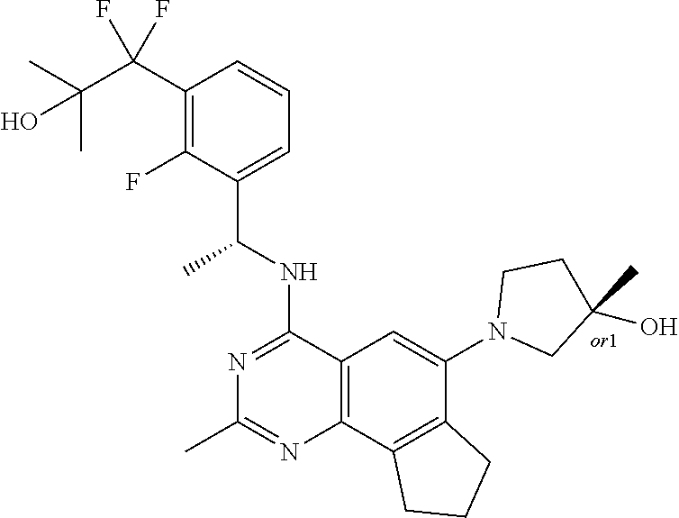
C12=C(C3=C(C(N4CC(O)(C)CC4)=C1)CCC3)N=C(C)N=C2NC(C1=CC=CC(C(C(C)(C)O)(F)F)=C1F)C
